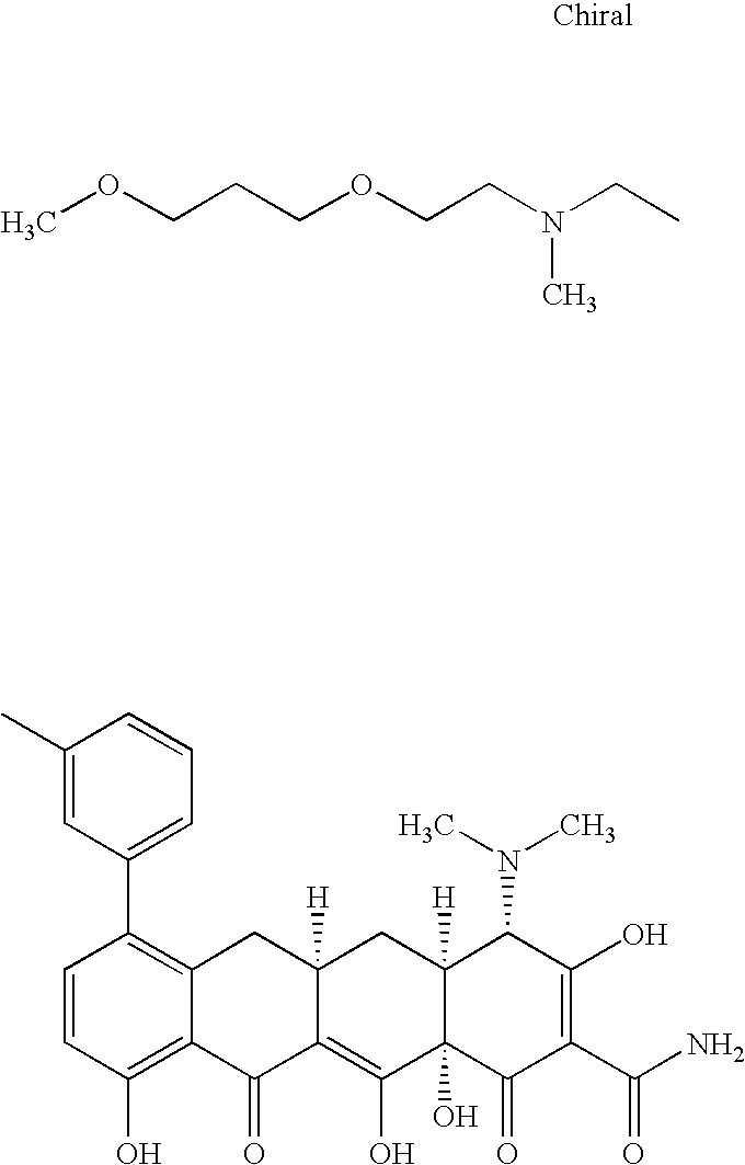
C(N(CCOCCCOC)C)C.C1=CC(O)=C2C(=C1C1=CC=CC(C)=C1)CC1([H])C(=C(O)C3(O)C([H])(C1)C(N(C)C)C(O)=C(C(N)=O)C3=O)C2=O
